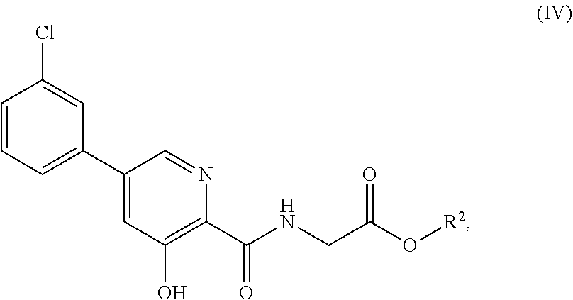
C1=CC=C(C2=CC(O)=C(C(NCC(O[R2])=O)=O)N=C2)C=C1Cl
